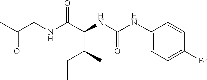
N(C(C(NC(NC1=CC=C(Br)C=C1)=O)C(CC)C)=O)CC(C)=O
